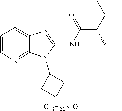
C1=CN=C2C(=C1)N=C(NC(C(C(C)C)C)=O)N2C1CCC1.[C16H22N4O]
